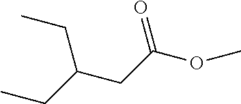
C(CC(OC)=O)(CC)CC
